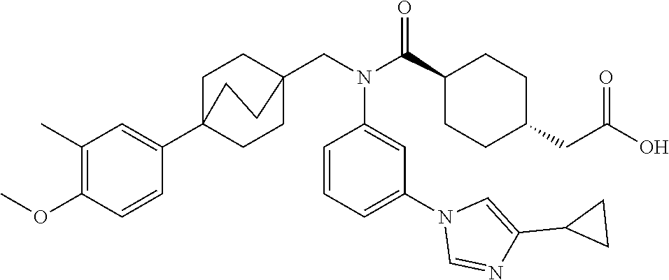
C1(C)=C(OC)C=CC(C23CCC(CN(C(C4CCC(CC(O)=O)CC4)=O)C4=CC(N5C=NC(C6CC6)=C5)=CC=C4)(CC2)CC3)=C1
